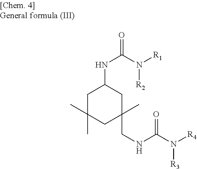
C1C(C)(C)CC(CNC(N([R4])[R3])=O)(C)CC1NC(N([R1])[R2])=O
